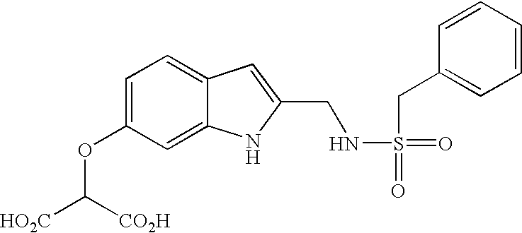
C1=C(OC([CO2H])[HO2C])C=C2C(=C1)C=C(CNS(CC1=CC=CC=C1)(=O)=O)N2
